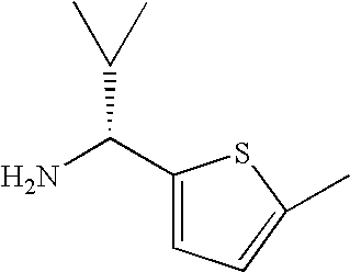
C1(C(N)C(C)C)=CC=C(C)S1
